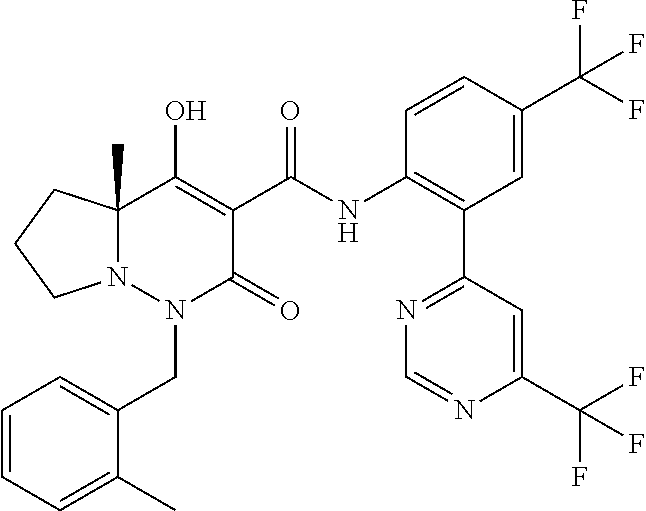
C1=CC=C(C)C(CN2C(=O)C(C(=O)NC3=C(C4=NC=NC(C(F)(F)F)=C4)C=C(C(F)(F)F)C=C3)=C(O)C3(C)N2CCC3)=C1
